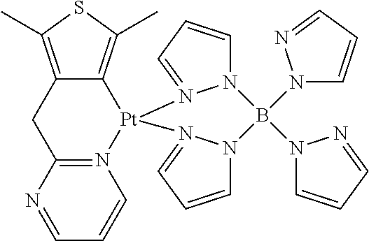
C12=C(C)SC(C)=C1CC1=N([Pt]23N2=CC=CN2B(N2C=CC=N2)(N2C=CC=N2)N2C=CC=N32)C=CC=N1
